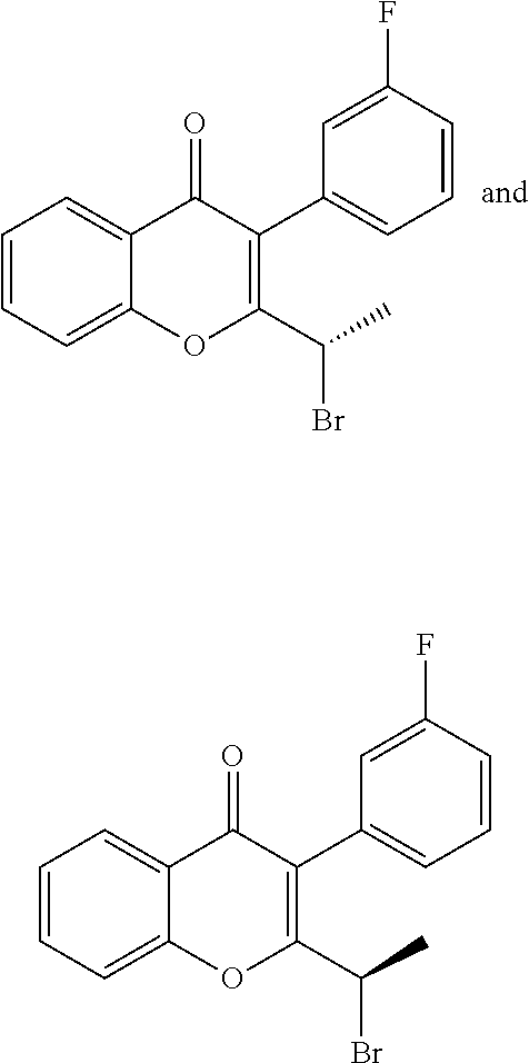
C1=CC=C2C(=C1)C(=O)C(C1=CC=CC(F)=C1)=C(C(C)Br)O2.C1=CC=C2C(=C1)C(=O)C(C1=CC=CC(F)=C1)=C(C(C)Br)O2
